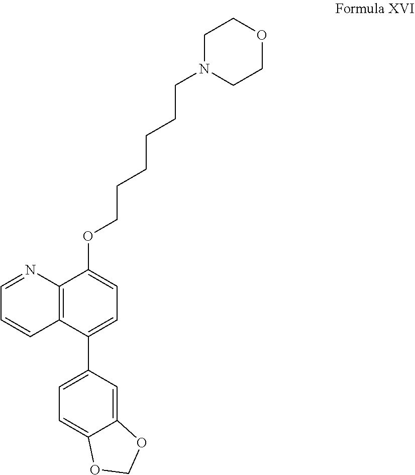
C1=NC2=C(C=C1)C(C1=CC=C3C(=C1)OCO3)=CC=C2OCCCCCCN1CCOCC1
